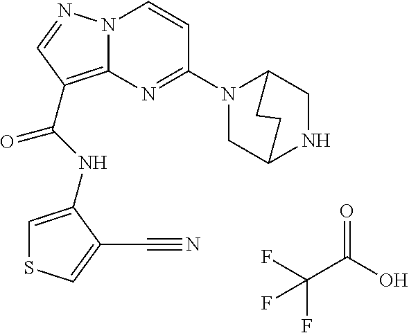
N(C(=O)C1=C2N(N=C1)C=CC(N1CC3NCC1CC3)=N2)C1=CSC=C1C#N.FC(F)(C(=O)O)F
